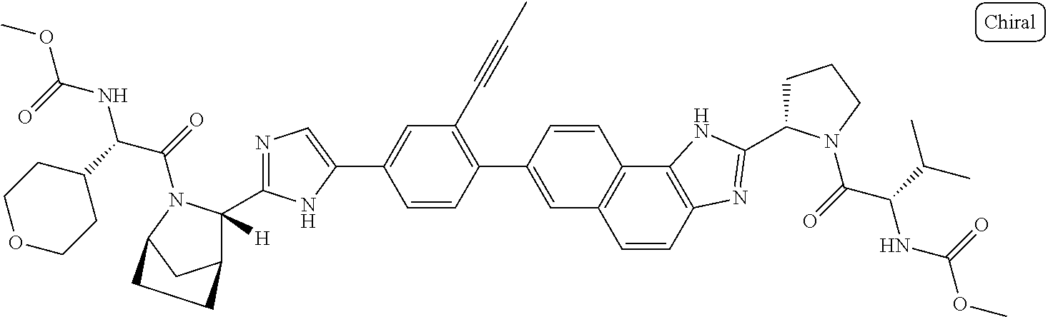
C1=CC2=C(C3=C1C=C(C1=C(C#CC)C=C(C4=CN=C(C5([H])C6CC(N5C(=O)C(C5CCOCC5)NC(=O)OC)CC6)N4)C=C1)C=C3)NC(C1CCCN1C(=O)C(C(C)C)NC(=O)OC)=N2
